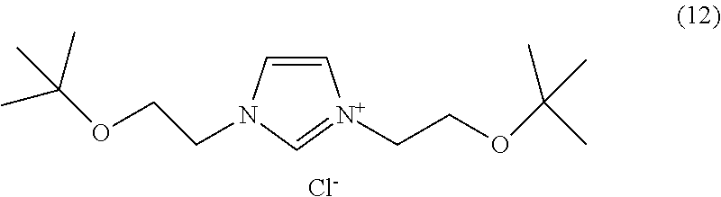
C1=CN(CCOC(C)(C)C)C=[N+]1CCOC(C)(C)C.[Cl-]
